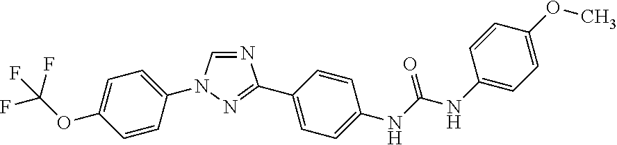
C1=CC(N2C=NC(C3=CC=C(NC(NC4=CC=C(OC)C=C4)=O)C=C3)=N2)=CC=C1OC(F)(F)F
